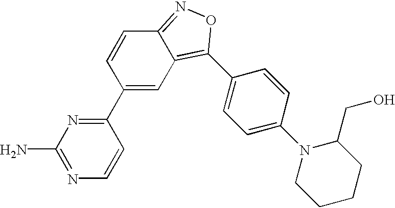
C1(C2=NC(N)=NC=C2)=CC2=C(C3=CC=C(N4CCCCC4CO)C=C3)ON=C2C=C1
